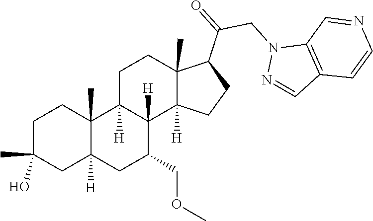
C1C(C)(O)CC2([H])C(C)(C1)C1([H])C([H])(C(COC)C2)C2([H])C(C)(CC1)C(C(CN1N=CC3=C1C=NC=C3)=O)CC2
